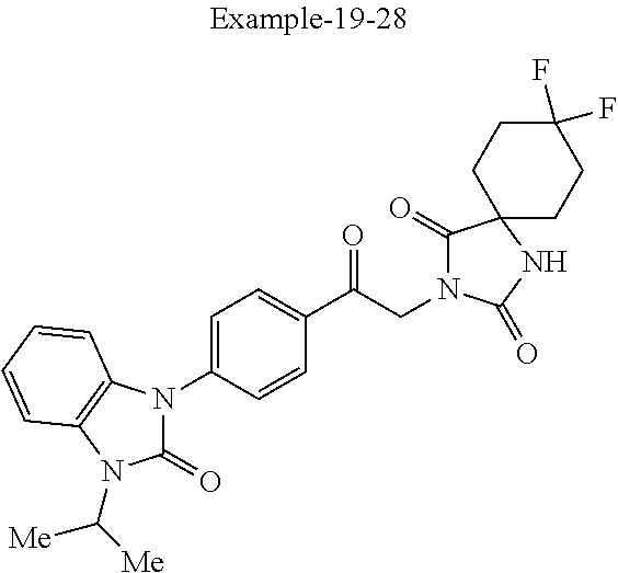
C1(C(CN2C(=O)C3(NC2=O)CCC(F)(F)CC3)=O)=CC=C(N2C(=O)N(C([Me])[Me])C3=C2C=CC=C3)C=C1
